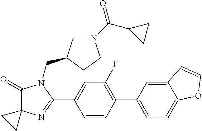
C1(=O)C2(N=C(C3=CC(F)=C(C4=CC=C5C(=C4)C=CO5)C=C3)N1CC1CN(C(C3CC3)=O)CC1)CC2
